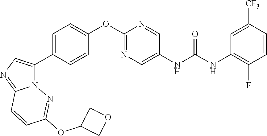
C1=C(C2=CN=C3N2N=C(OC2COC2)C=C3)C=CC(OC2=NC=C(NC(NC3=C(F)C=CC([CF3])=C3)=O)C=N2)=C1
